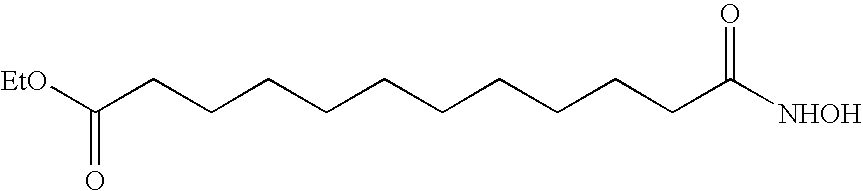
C(CCCCCCCCCCC([NHOH])=O)([EtO])=O
